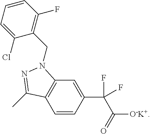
C1=CC(C(C([O-K+])=O)(F)F)=CC2=C1C(C)=NN2CC1=C(F)C=CC=C1Cl
